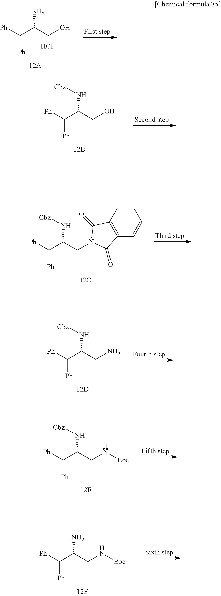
C(C(CO)N)([Ph])[Ph].Cl.C(C(CO)N[Cbz])([Ph])[Ph].C(C(CN1C(=O)C2=C(C=CC=C2)C1=O)N[Cbz])([Ph])[Ph].C(C(CN)N[Cbz])([Ph])[Ph].C(C(CN[Boc])N[Cbz])([Ph])[Ph].C(C(CN[Boc])N)([Ph])[Ph]
